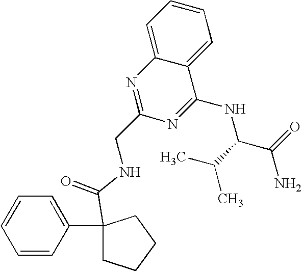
C1=CC=C2C(=C1)N=C(CNC(C1(C3=CC=CC=C3)CCCC1)=O)N=C2NC(C(=O)N)C(C)C
